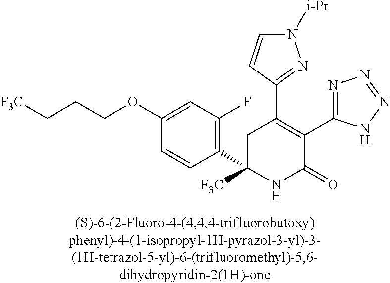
C1(C2=C(C3=NN=NN3)C(=O)NC(C3=C(F)C=C(OCCC[F3C])C=C3)([F3C])C2)=NN([i-Pr])C=C1
